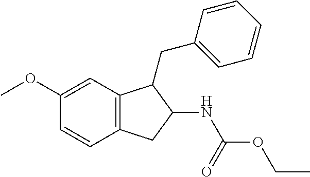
C12=C(C=C(OC)C=C1)C(CC1=CC=CC=C1)C(NC(=O)OCC)C2
